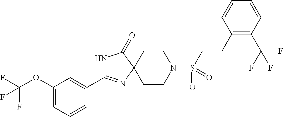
N1C(=O)C2(N=C1C1=CC(OC(F)(F)F)=CC=C1)CCN(S(=O)(=O)CCC1=C(C(F)(F)F)C=CC=C1)CC2
